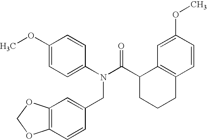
C1=C(OC)C=CC2=C1C(C(N(C1=CC=C(OC)C=C1)CC1=CC3=C(C=C1)OCO3)=O)CCC2
